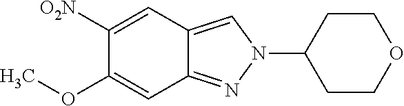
C12=CN(C3CCOCC3)N=C1C=C(OC)C([O2N])=C2
